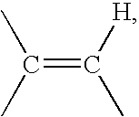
C(=C([H])C)(C)C
